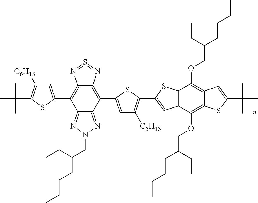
C12=NN(CC(CCCC)CC)N=C1C(C1=CC([C5H13])=C(C3=CC4=C(S3)C(OCC(CCCC)CC)=C3C(=C4OCC(CCCC)CC)SC(C(C)(C)C)=C3)S1)=C1C(=C2C2=CC([C6H13])=C(C(C)(C)C)S2)N=S=N1
